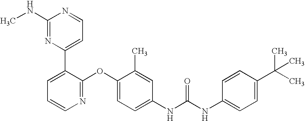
CNC1=NC(C2=CC=CN=C2OC2=CC=C(NC(NC3=CC=C(C(C)(C)C)C=C3)=O)C=C2C)=CC=N1
